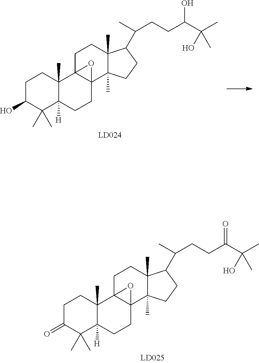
C1C(O)C(C)(C)C2([H])C(C)(C1)C13C(CC2)(C2(C)C(C)(CC1)C(C(CCC(C(C)(C)O)O)C)CC2)O3.C1C(=O)C(C)(C)C2([H])C(C)(C1)C13C(CC2)(C2(C)C(C)(CC1)C(C(CCC(C(C)(C)O)=O)C)CC2)O3
